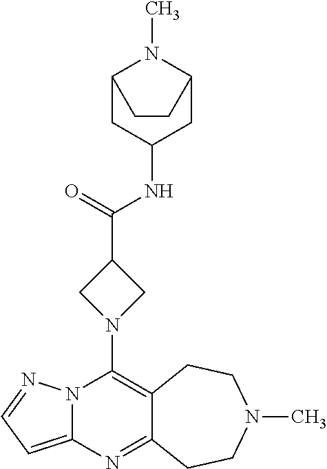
N12C(=CC=N1)N=C1C(=C2N2CC(C(=O)NC3CC4N(C)C(C3)CC4)C2)CCN(C)CC1
